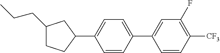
C1(CCC)CCC(C2=CC=C(C3=CC(F)=C([CF3])C=C3)C=C2)C1
